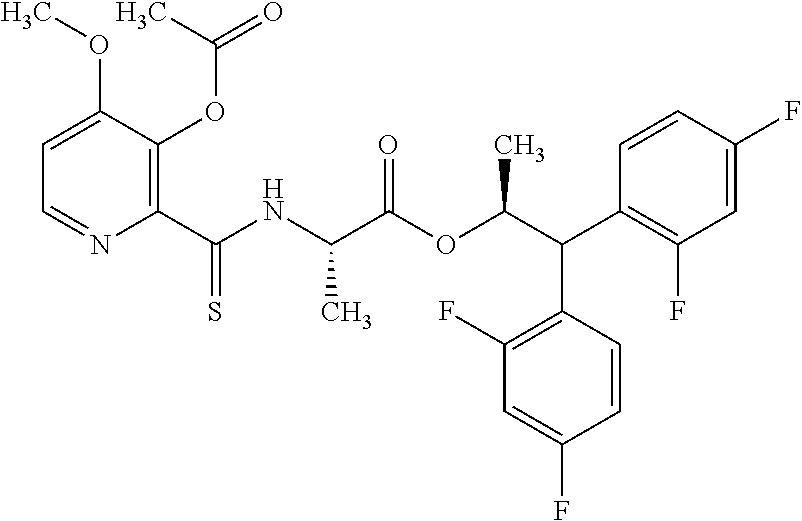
C1=C(OC)C(OC(C)=O)=C(C(NC(C(OC(C(C2=C(F)C=C(F)C=C2)C2=C(F)C=C(F)C=C2)C)=O)C)=S)N=C1
